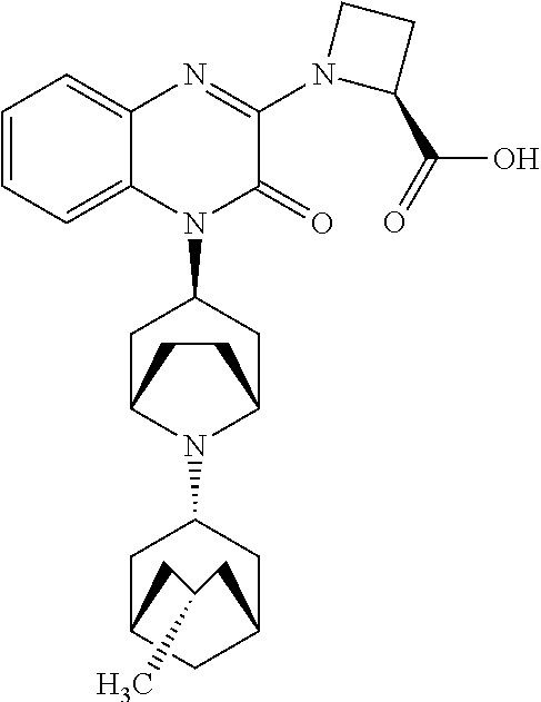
C1=CC=C2C(=C1)N=C(N1C(C(=O)O)CC1)C(=O)N2C1CC2N(C3CC4CC(C3)CC(C)C4)C(C1)CC2
